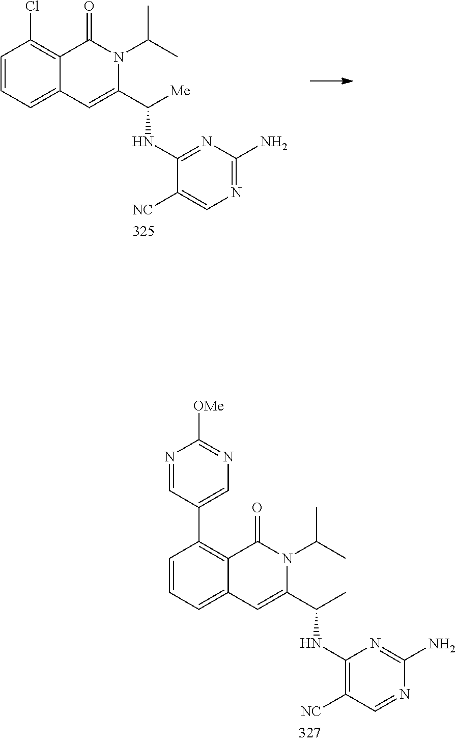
C1=CC=C2C(=C1Cl)C(=O)N(C(C)C)C(C(NC1=NC(N)=NC=C1[NC])[Me])=C2.C1=CC=C2C(=C1C1=CN=C([OMe])N=C1)C(=O)N(C(C)C)C(C(NC1=C([NC])C=NC(N)=N1)C)=C2
